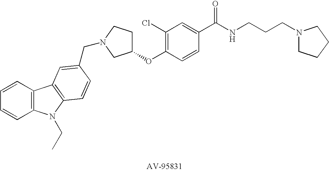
C1(OC2=C(Cl)C=C(C(NCCCN3CCCC3)=O)C=C2)CCN(CC2=CC3=C(N(CC)C4=C3C=CC=C4)C=C2)C1
